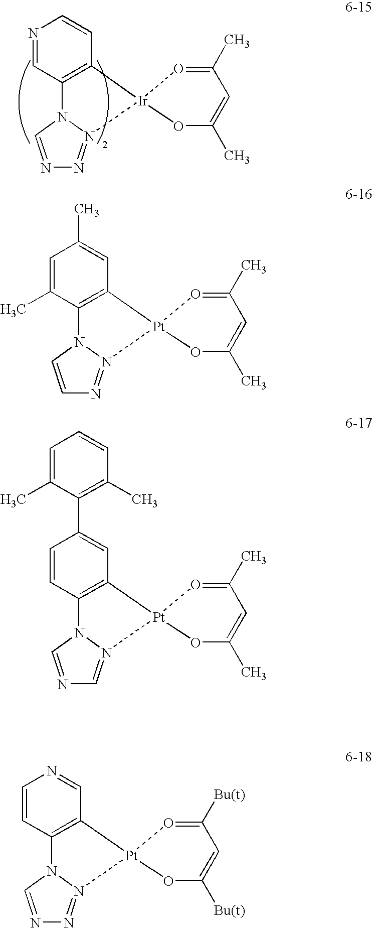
N1=CC2=C(C=C1)[Ir]1(N3=NN=CN23)O=C(C)C=C(C)O1.C1=C(C)C2=C(C=C1C)[Pt]1(N3=NC=CN23)O=C(C)C=C(C)O1.C1=CC2=C(C=C1C1=C(C)C=CC=C1C)[Pt]1(N3=CN=CN23)O=C(C)C=C(C)O1.C1=CC2=C(C=N1)[Pt]1(N3=NN=CN23)O=C([Bu(t)])C=C([Bu(t)])O1
